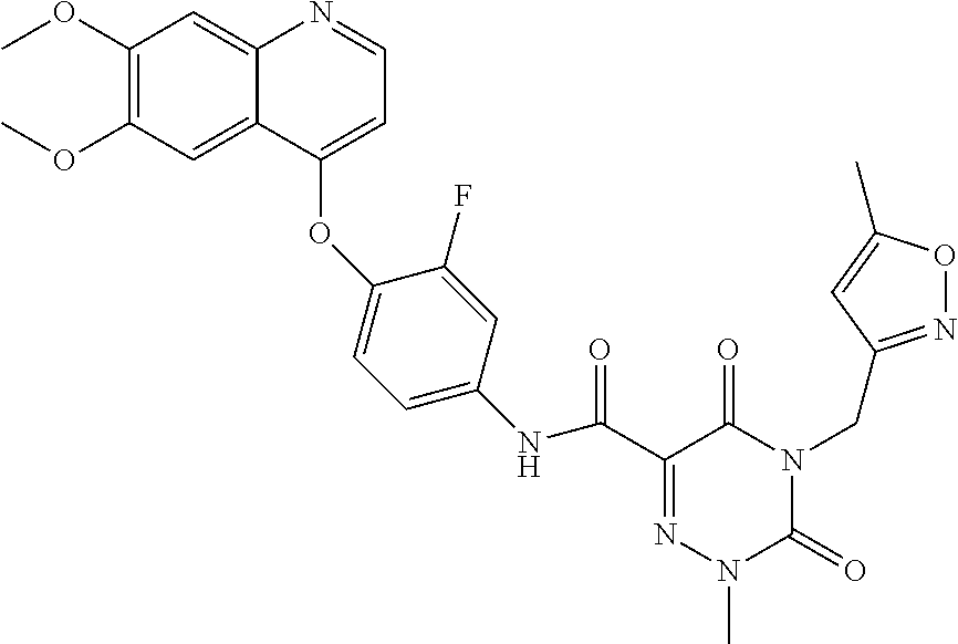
C1(OC)=C(OC)C=C2C(=C1)N=CC=C2OC1=CC=C(NC(C2=NN(C)C(=O)N(CC3=NOC(C)=C3)C2=O)=O)C=C1F
